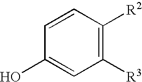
C1([R3])=C([R2])C=CC(O)=C1
